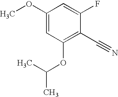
C1(OC)=CC(OC(C)C)=C(C#N)C(F)=C1
